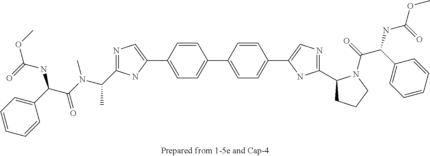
N1=C(C(N(C)C(C(NC(=O)OC)C2=CC=CC=C2)=O)C)NC(C2=CC=C(C3=CC=C(C4=CN=C(C5CCCN5C(C(NC(=O)OC)C5=CC=CC=C5)=O)N4)C=C3)C=C2)=C1
